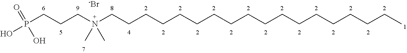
P(CCCN(CCCCCCCCCCCCCCCCCC)(C)C)(O)(=O)O.[-Br]
